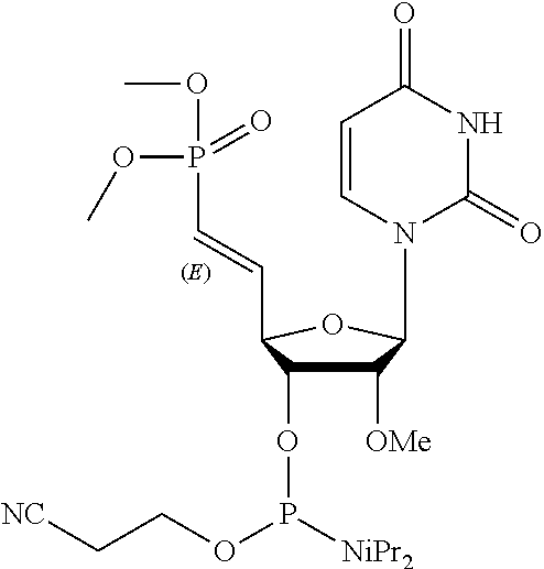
C1([OMe])C(OP(OCC[NC])[NiPr2])C(C=CP(OC)(=O)OC)OC1N1C(=O)NC(=O)C=C1
